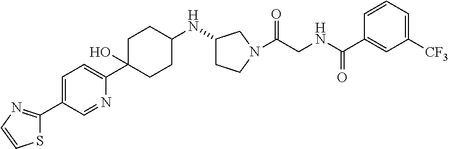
C1=C(C2=NC=CS2)C=NC(C2(O)CCC(NC3CCN(C(CNC(C4=CC([CF3])=CC=C4)=O)=O)C3)CC2)=C1
